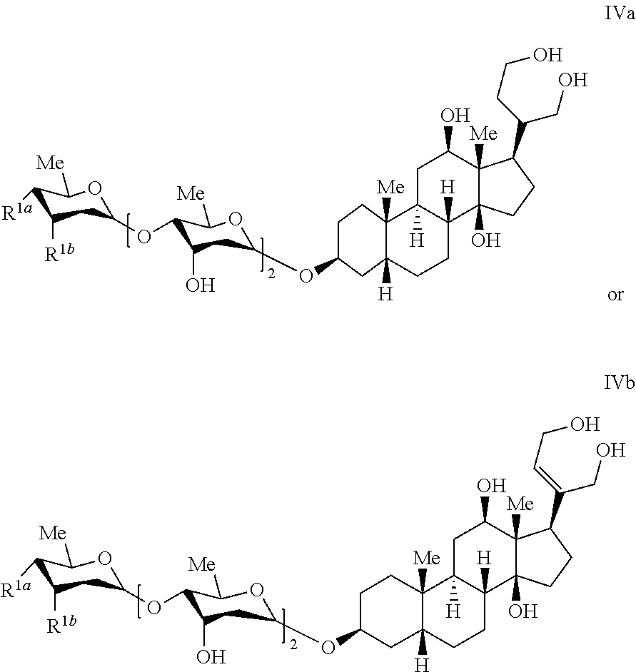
C1([R1a])C([R1b])CC(OC2C(O)CC(OC3CC4([H])C([Me])(CC3)C3([H])C([H])(CC4)C4(O)C([Me])(C(O)C3)C(C(CO)CCO)CC4)OC2[Me])OC1[Me].C1([R1a])C([R1b])CC(OC2C(O)CC(OC3CC4([H])C([Me])(CC3)C3([H])C([H])(CC4)C4(O)C([Me])(C(O)C3)C(C(CO)=CCO)CC4)OC2[Me])OC1[Me]
